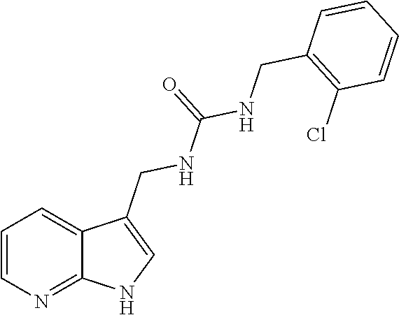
C1=CN=C2C(=C1)C(CNC(NCC1=C(Cl)C=CC=C1)=O)=CN2
